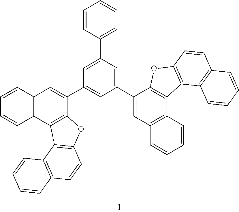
C12=C(C3=C(C(C4=CC(C5=CC6=C(C7=C5OC5=C7C7=C(C=C5)C=CC=C7)C=CC=C6)=CC(C5=CC=CC=C5)=C4)=C1)OC1=C3C3=C(C=C1)C=CC=C3)C=CC=C2
